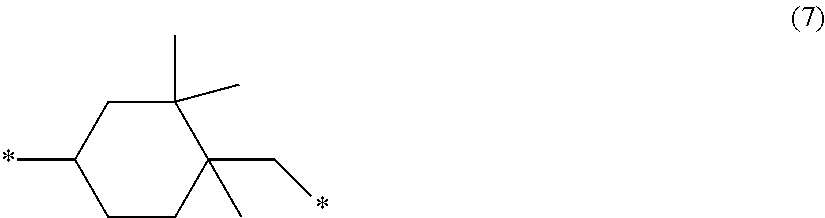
C1(C)(C)CC(*)CCC1(C*)C
